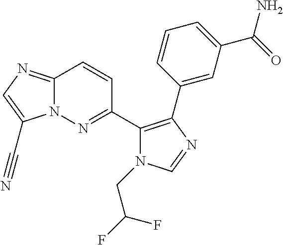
N12C(=NC=C1C#N)C=CC(C1=C(C3=CC(C(=O)N)=CC=C3)N=CN1CC(F)F)=N2
